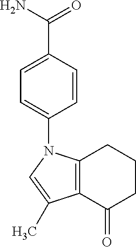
C1=C(C(N)=O)C=CC(N2C3=C(C(=O)CCC3)C(C)=C2)=C1
